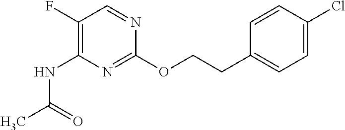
C1(F)=C(NC(C)=O)N=C(OCCC2=CC=C(Cl)C=C2)N=C1
